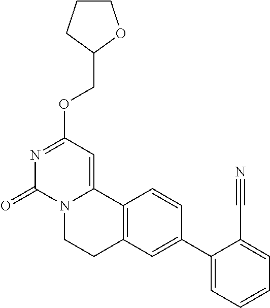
N1=C(OCC2OCCC2)C=C2N(C1=O)CCC1=C2C=CC(C2=CC=CC=C2C#N)=C1
